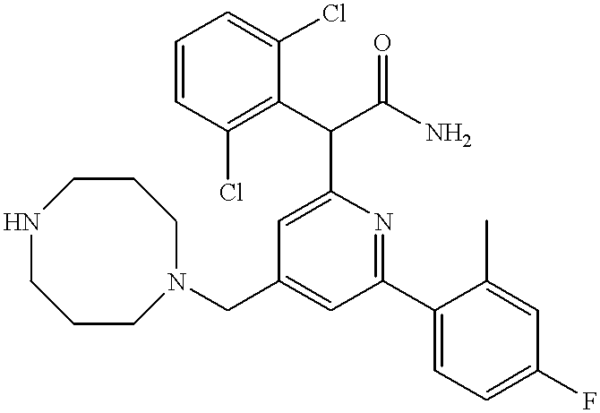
N1(CC2=CC(C3=CC=C(F)C=C3C)=NC(C(C3=C(Cl)C=CC=C3Cl)C(N)=O)=C2)CCCNCCC1
